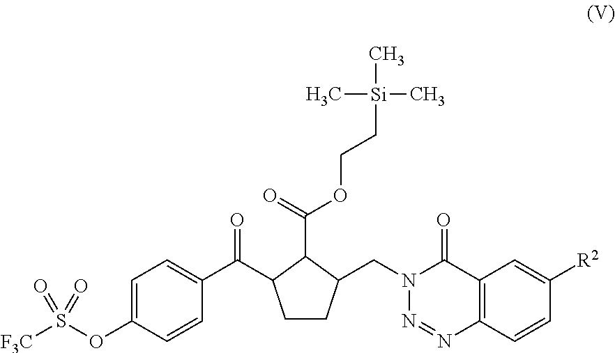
C1(OS([F3C])(=O)=O)=CC=C(C(=O)C2CCC(CN3N=NC4=C(C3=O)C=C([R2])C=C4)C2C(=O)OCC[Si](C)(C)C)C=C1
